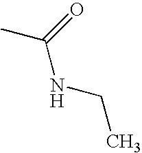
C(NCC)(=O)C
